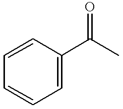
C1=CC(C(C)=O)=CC=C1
